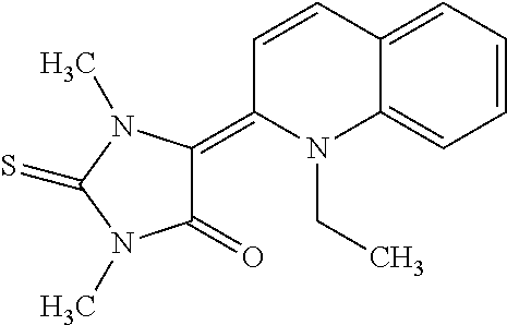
C12=CC=CC=C1N(CC)C(=C1C(=O)N(C)C(=S)N1C)C=C2
